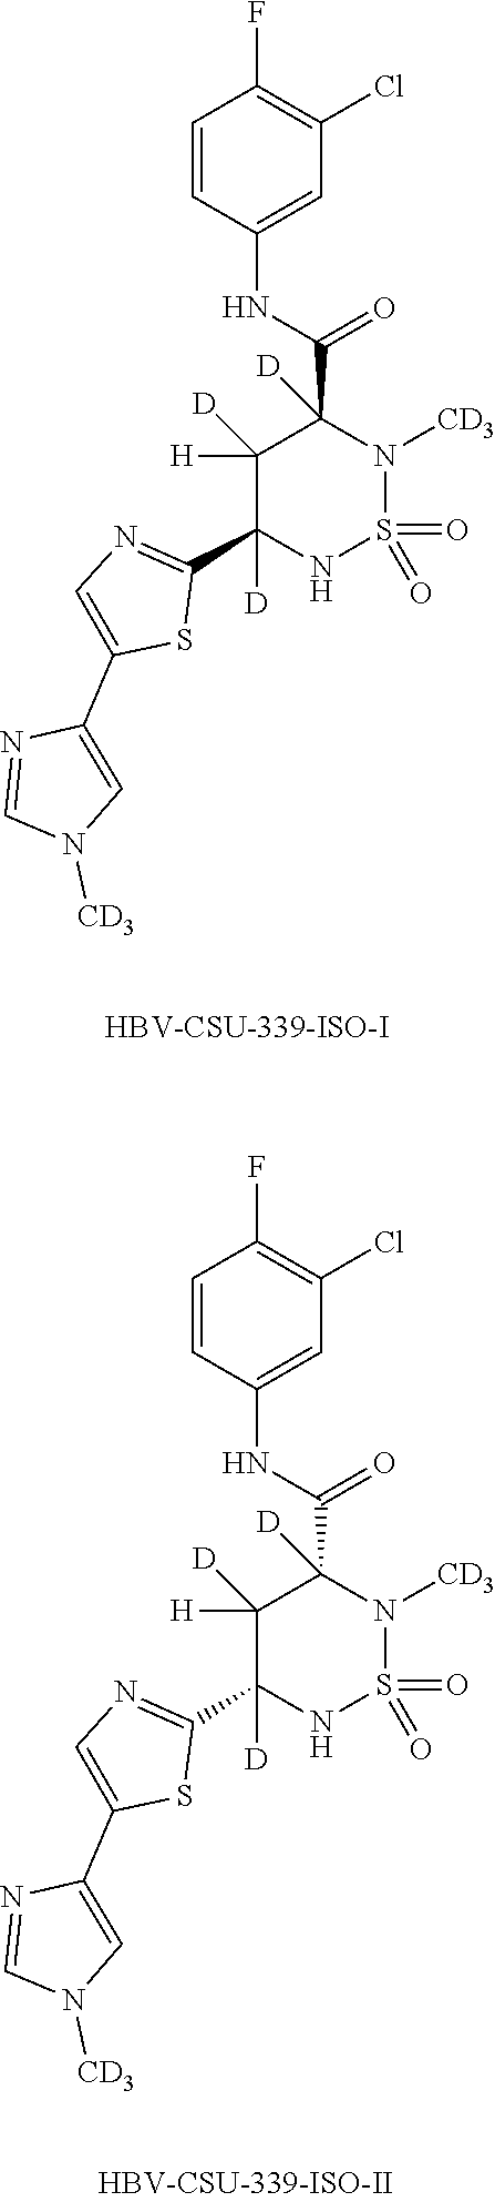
N(C(=O)C1([D])C([H])([D])C(C2=NC=C(C3=CN([CD3])C=N3)S2)([D])NS(=O)(=O)N1[CD3])C1=CC(Cl)=C(F)C=C1.N(C(=O)C1([D])C([H])([D])C(C2=NC=C(C3=CN([CD3])C=N3)S2)([D])NS(=O)(=O)N1[CD3])C1=CC(Cl)=C(F)C=C1
